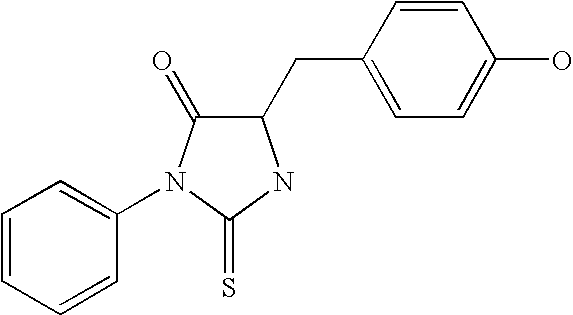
C1=CC=CC(N2C(=O)C(CC3=CC=C(O)C=C3)NC2=S)=C1
